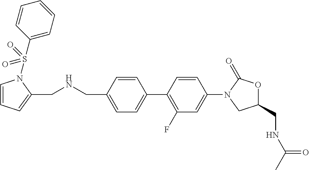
C1(CNC(=O)C)OC(=O)N(C2=CC(F)=C(C3=CC=C(CNCC4=CC=CN4S(C4=CC=CC=C4)(=O)=O)C=C3)C=C2)C1
